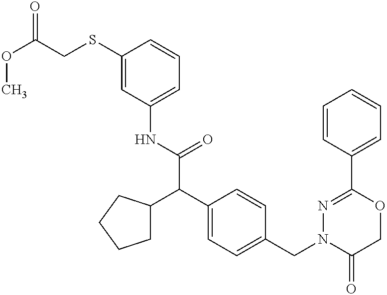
C1(NC(C(C2=CC=C(CN3C(=O)COC(C4=CC=CC=C4)=N3)C=C2)C2CCCC2)=O)=CC=CC(SCC(OC)=O)=C1
